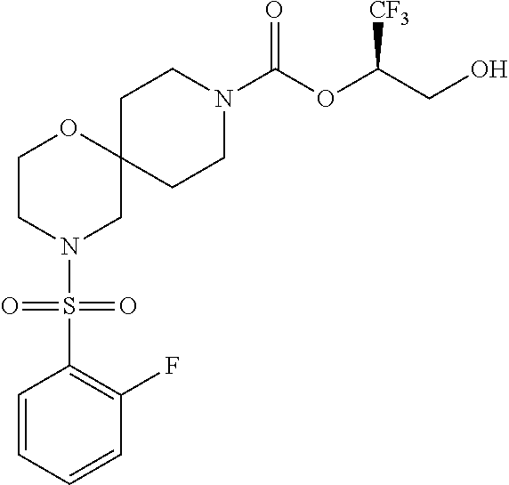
C1CN(C(OC(CO)[CF3])=O)CCC12OCCN(S(C1=C(F)C=CC=C1)(=O)=O)C2
